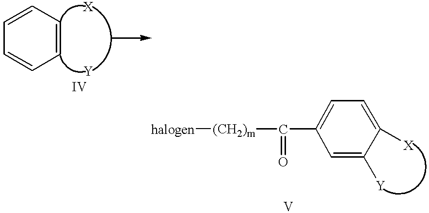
C1(C([(CH2)m][halogen])=O)=CC=C([X])C([Y])=C1.C1=CC=CC=C1.[X].[Y]
